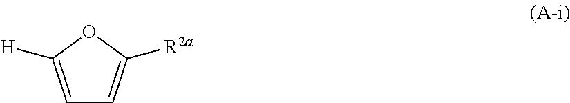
C1=C([H])OC([R2a])=C1
